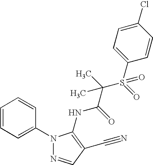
C1=CC=C(N2N=CC(C#N)=C2NC(=O)C(S(C2=CC=C(Cl)C=C2)(=O)=O)(C)C)C=C1
